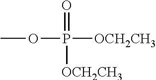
O=P([OCH2CH3])(OC)[OCH2CH3]
